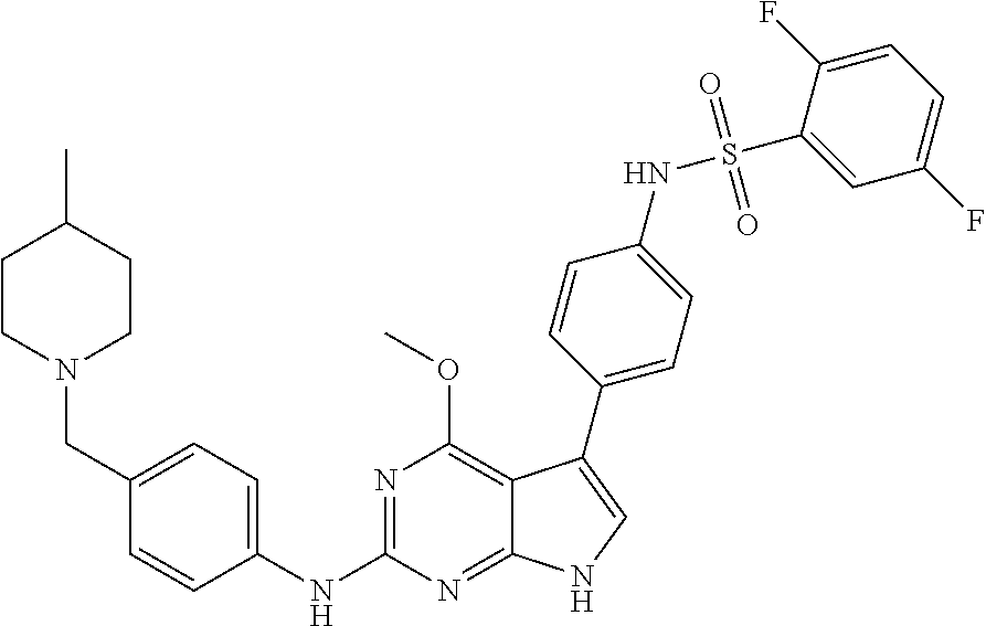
C(C1=CC=C(NC2=NC(OC)=C3C(=N2)NC=C3C2=CC=C(NS(C3=CC(F)=CC=C3F)(=O)=O)C=C2)C=C1)N1CCC(C)CC1
